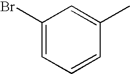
C1(Br)=CC=CC(C)=C1
